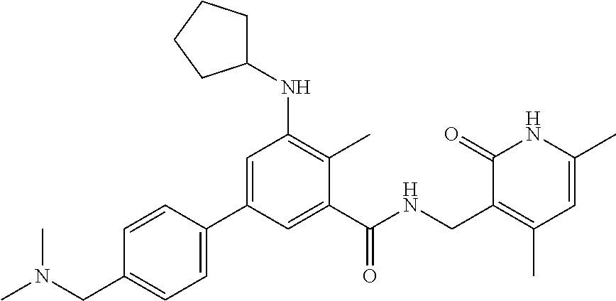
N(C1=C(C)C(C(NCC2=C(C)C=C(C)NC2=O)=O)=CC(C2=CC=C(CN(C)C)C=C2)=C1)C1CCCC1
